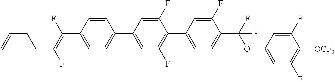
C1=CC(C2=CC(F)=C(C3=CC=C(C(OC4=CC(F)=C([OCF3])C(F)=C4)(F)F)C(F)=C3)C(F)=C2)=CC=C1C(F)=C(F)CCC=C
